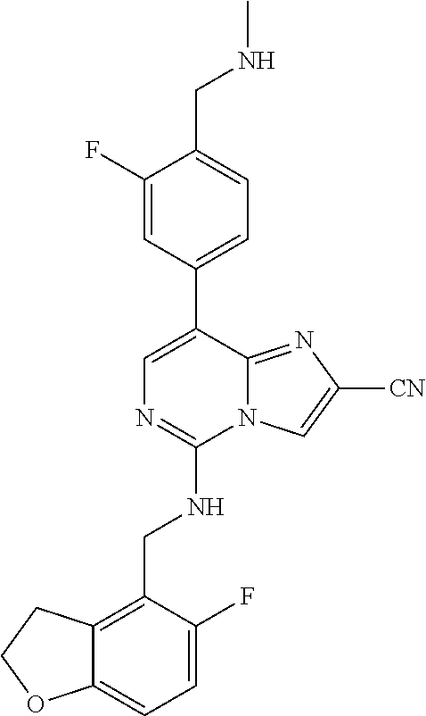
C12=CC=C(F)C(CNC3=NC=C(C4=CC=C(CNC)C(F)=C4)C4=NC([CN])=CN34)=C1CCO2
